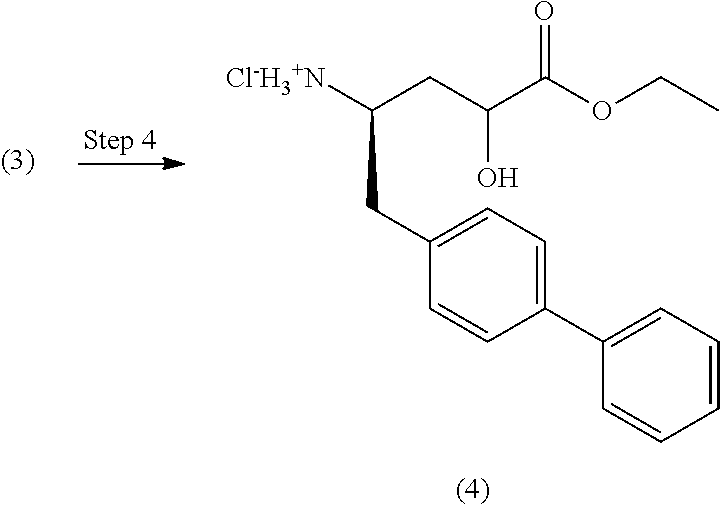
C(C1=CC=C(C2=CC=CC=C2)C=C1)C(CC(C(OCC)=O)O)[Cl-H3+N]
